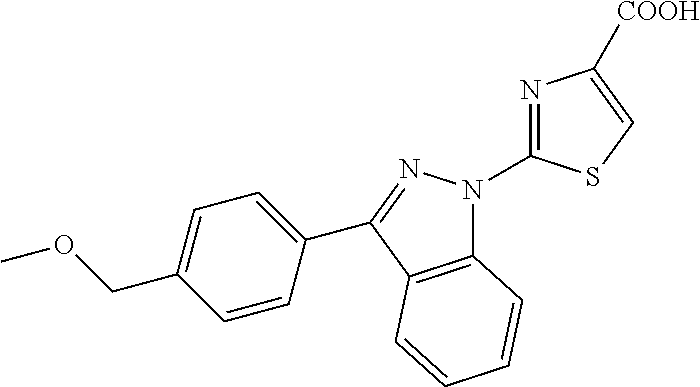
C12=C(C(C3=CC=C(COC)C=C3)=NN1C1=NC([COOH])=CS1)C=CC=C2
